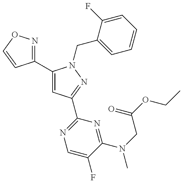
C1(C2=CC(C3=NC=C(F)C(N(CC(OCC)=O)C)=N3)=NN2CC2=CC=CC=C2F)=NOC=C1
